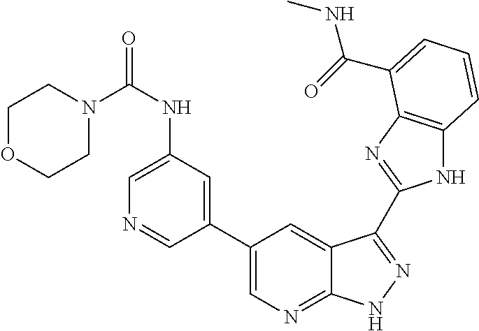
C1(C2=CN=C3C(=C2)C(C2=NC4=C(N2)C=CC=C4C(=O)NC)=NN3)=CC(NC(N2CCOCC2)=O)=CN=C1
